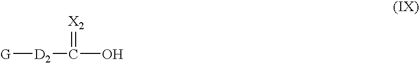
[X2]=C([D2][G])O
